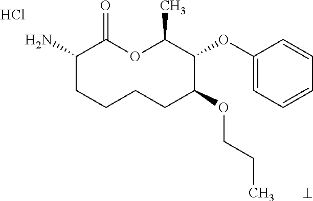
Cl.NC1CCCCC(OCCC)C(OC2=CC=CC=C2)C(C)OC1=O
